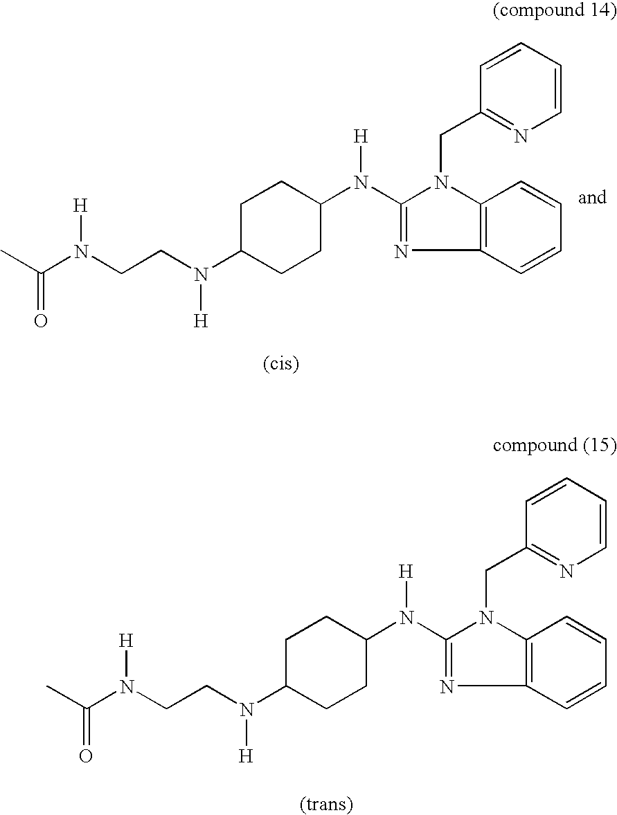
N([H])(C1=NC2=C(N1CC1=NC=CC=C1)C=CC=C2)C1CCC(N(CCN(C(C)=O)[H])[H])CC1.N([H])(C1=NC2=C(N1CC1=NC=CC=C1)C=CC=C2)C1CCC(N(CCN(C(C)=O)[H])[H])CC1
